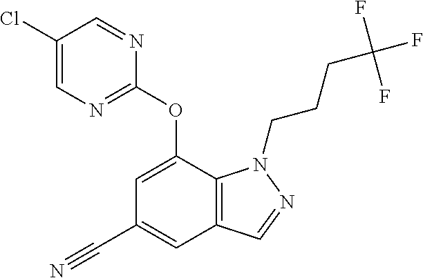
C1(Cl)=CN=C(OC2=CC(C#N)=CC3=C2N(CCCC(F)(F)F)N=C3)N=C1
